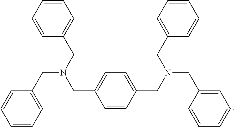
C1=CC(CN(CC2=CC=CC=C2)CC2=CC=CC=C2)=CC=C1CN(CC1=CC=CC=C1)CC1=CC=CC=C1
